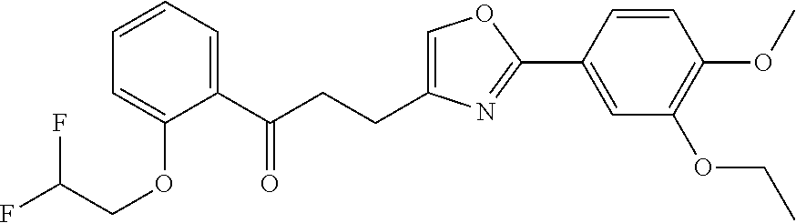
C1=C(CCC(C2=CC=CC=C2OCC(F)F)=O)N=C(C2=CC(OCC)=C(OC)C=C2)O1
